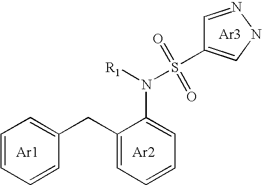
[Ar1].[Ar2].C1=CC=CC(CC2=CC=CC=C2N(S(C2=CNN=C2)(=O)=O)[R1])=C1.[Ar3]
